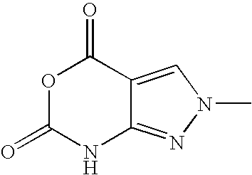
O1C(=O)NC2=NN(C)C=C2C1=O
